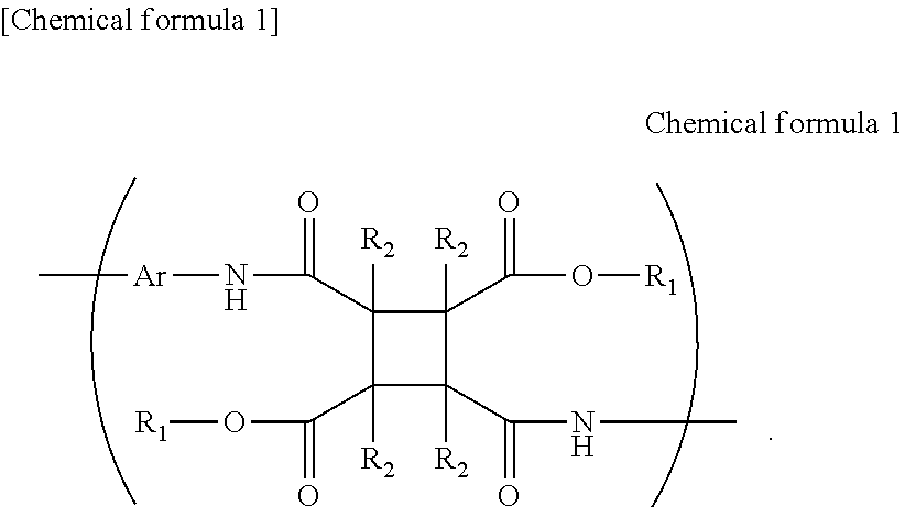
C[Ar]NC(=O)C1([R2])C([R2])(C(=O)O[R1])C([R2])(C(=O)NC)C1([R2])C(=O)O[R1]
